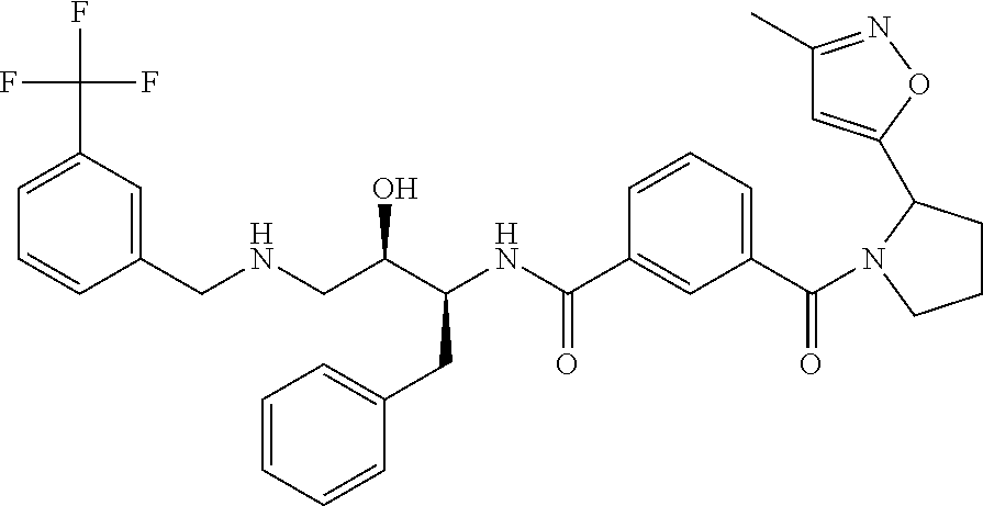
FC(C1=CC=CC(CNCC(C(NC(C2=CC(C(=O)N3CCCC3C3=CC(C)=NO3)=CC=C2)=O)CC2=CC=CC=C2)O)=C1)(F)F
